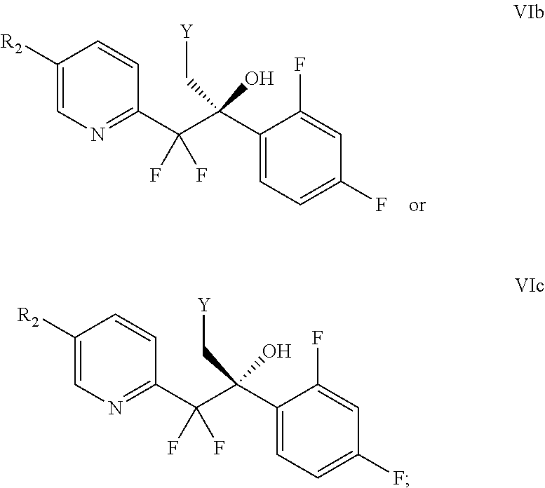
[R2]C1=CN=C(C(C(O)(C2=CC=C(F)C=C2F)C[Y])(F)F)C=C1.[R2]C1=CN=C(C(C(O)(C2=CC=C(F)C=C2F)C[Y])(F)F)C=C1
